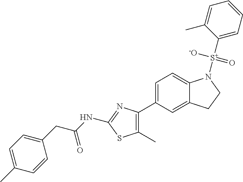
C1=C(C2=C(C)SC(NC(CC3=CC=C(C)C=C3)=O)=N2)C=C2C(=C1)N([S+](C1=CC=CC=C1C)([-O])=O)CC2
